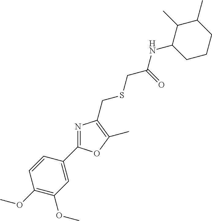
C1(C)C(NC(CSCC2=C(C)OC(C3=CC(OC)=C(OC)C=C3)=N2)=O)CCCC1C
